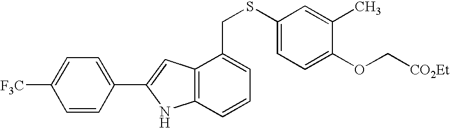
C1([F3C])=CC=C(C2=CC3=C(N2)C=CC=C3CSC2=CC=C(OC[CO2Et])C(C)=C2)C=C1
